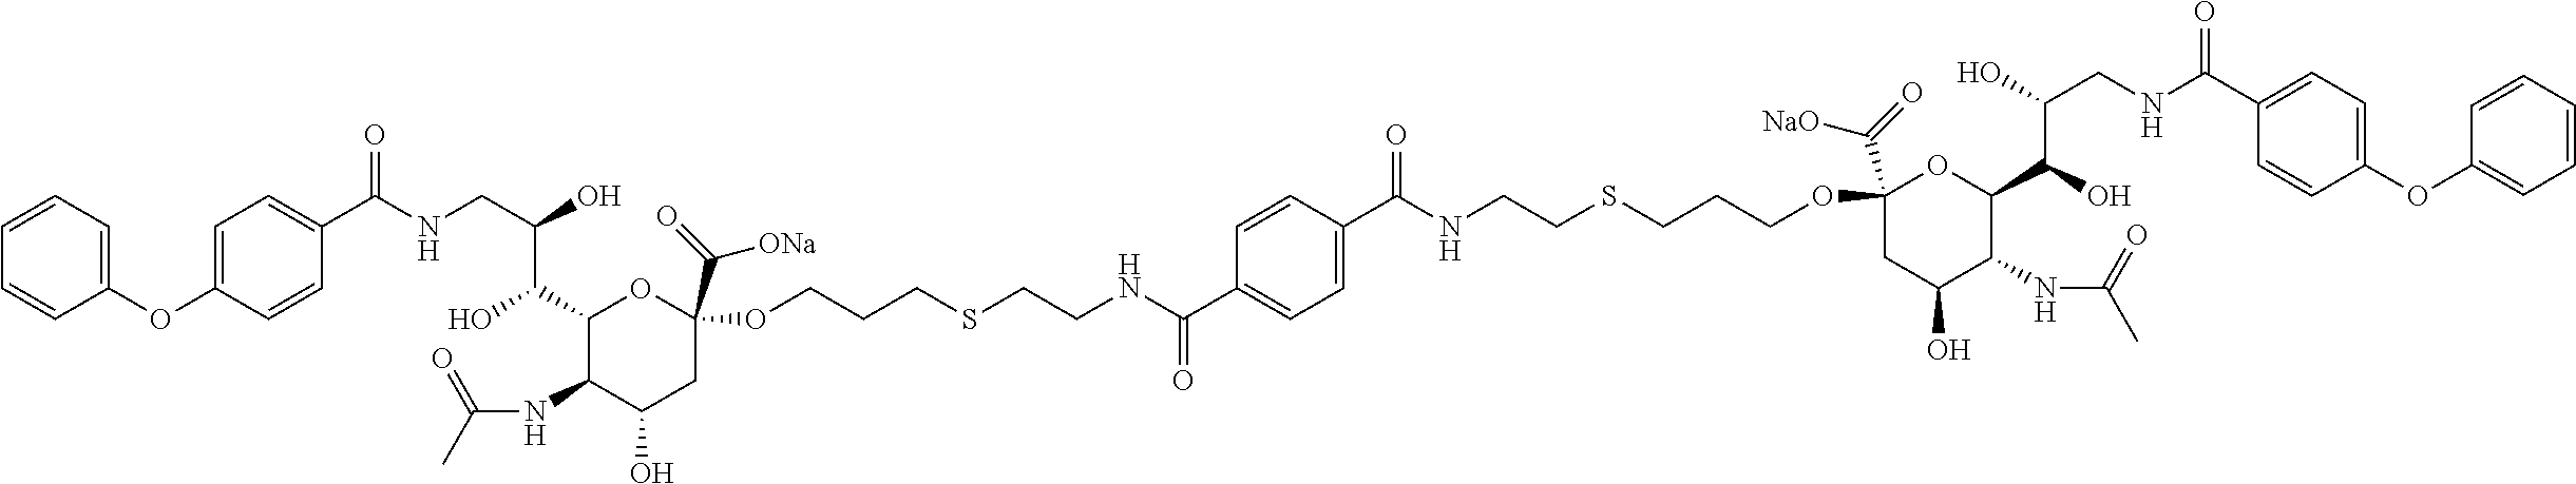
C(NCC(O)C(C1C(NC(C)=O)C(O)CC(C(=O)[ONa])(OCCCSCCNC(C2=CC=C(C(NCCSCCCOC3(C(=O)[NaO])CC(O)C(NC(C)=O)C(C(O)C(O)CNC(C4=CC=C(OC5=CC=CC=C5)C=C4)=O)O3)=O)C=C2)=O)O1)O)(=O)C1=CC=C(OC2=CC=CC=C2)C=C1
